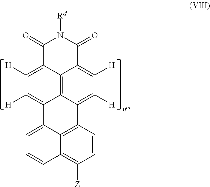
C1(=O)C2=C([H])C([H])=C3C4=C2C(=C([H])C([H])=C4C2=C4C3=CC=CC4=C([Z])C=C2)C(=O)N1[Rd]
